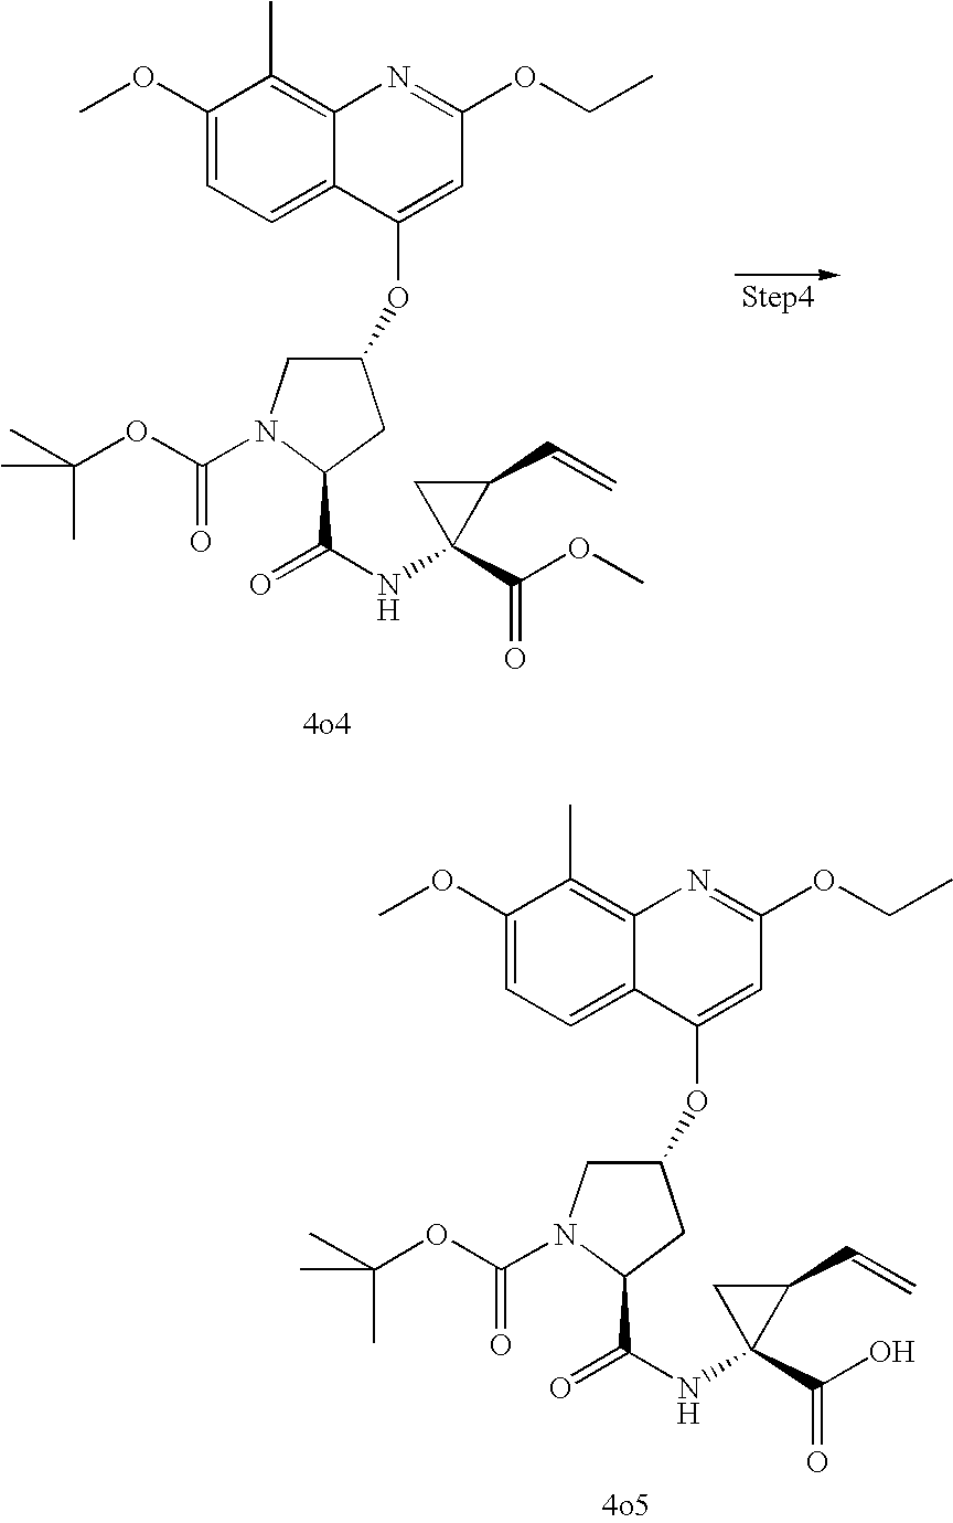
C1(OC)=CC=C2C(=C1C)N=C(OCC)C=C2OC1CN(C(OC(C)(C)C)=O)C(C(=O)NC2(C(OC)=O)C(C=C)C2)C1.C1(OC)=CC=C2C(=C1C)N=C(OCC)C=C2OC1CN(C(OC(C)(C)C)=O)C(C(=O)NC2(C(O)=O)C(C=C)C2)C1
